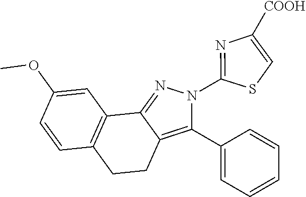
C12=NN(C3=NC([COOH])=CS3)C(C3=CC=CC=C3)=C1CCC1=C2C=C(OC)C=C1
